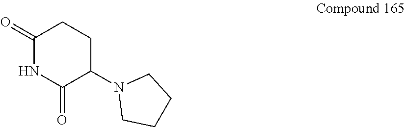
N1(C2C(=O)NC(=O)CC2)CCCC1
